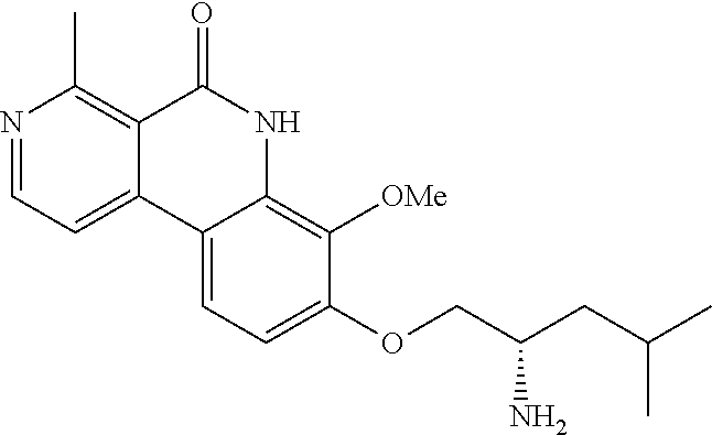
N1=CC=C2C(=C1C)C(=O)NC1=C([OMe])C(OCC(CC(C)C)N)=CC=C21
